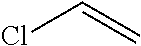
ClC=C
